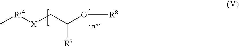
C[R4][X]CC([R7])O[R8]
